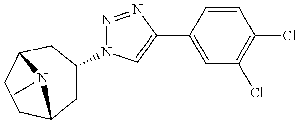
C1C(N2N=NC(C3=CC(Cl)=C(Cl)C=C3)=C2)CC2CCC1N2C
